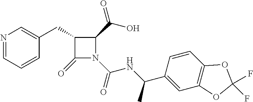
C1(CC2=CN=CC=C2)C(=O)N(C(NC(C2=CC3=C(C=C2)OC(F)(F)O3)C)=O)C1C(=O)O
